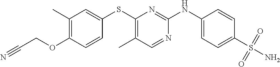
C1(C)=C(OCC#N)C=CC(SC2=C(C)C=NC(NC3=CC=C(S(N)(=O)=O)C=C3)=N2)=C1
